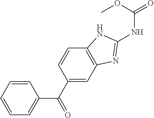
C1=CC=CC=C1C(C1=CC2=C(C=C1)NC(NC(OC)=O)=N2)=O
